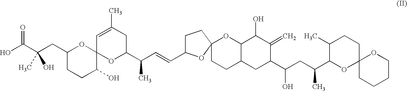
OC(C(CC1CCC(O)C2(O1)OC(C(C=CC1CCC3(O1)CCC1C(O3)C(O)C(=C)C(C(CC(C3C(C)CCC4(O3)CCCCO4)C)O)C1)C)CC(C)=C2)(C)O)=O
